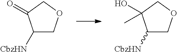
C1([CbzHN])COCC1=O.C1([CbzHN])COCC1(O)C
